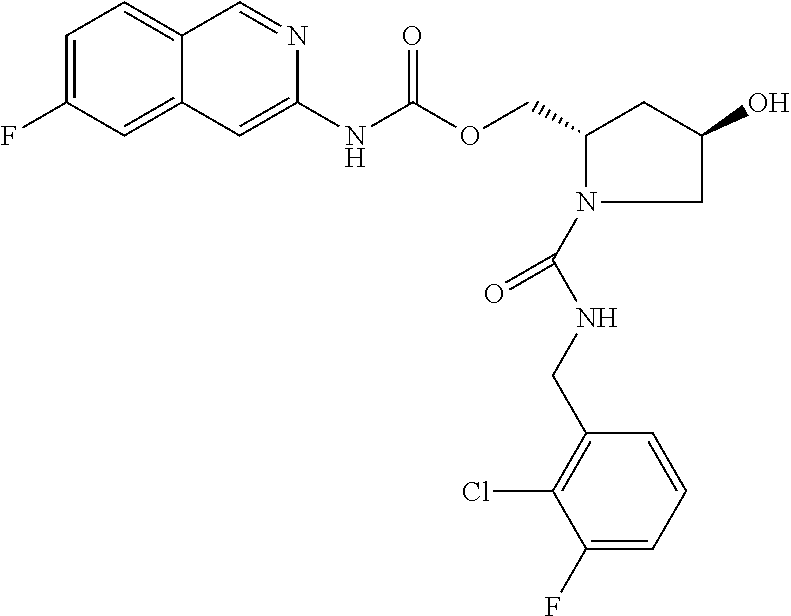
C12=CC(F)=CC=C1C=NC(NC(OCC1CC(O)CN1C(NCC1=C(Cl)C(F)=CC=C1)=O)=O)=C2
